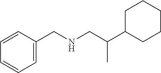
C1=CC=C(CNCC(C2CCCCC2)C)C=C1
